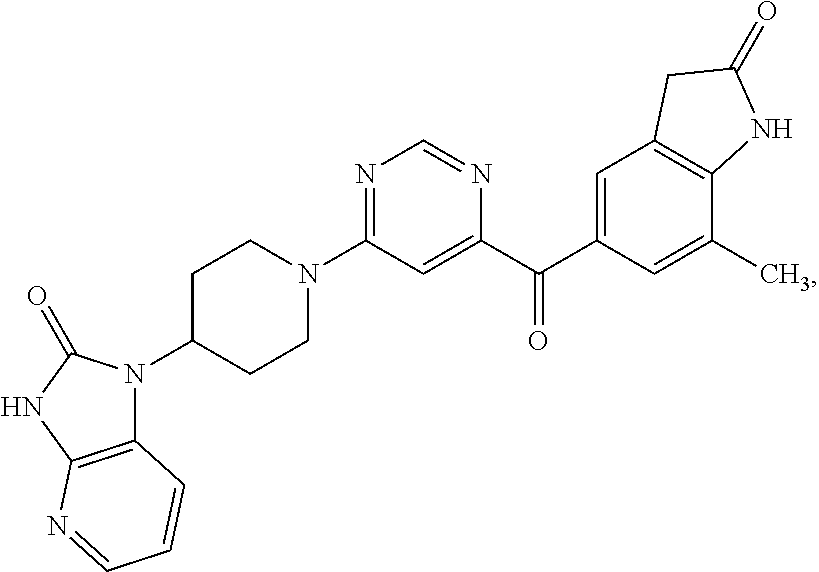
N1=C(N2CCC(N3C4=C(NC3=O)N=CC=C4)CC2)C=C(C(C2=CC3=C(C(C)=C2)NC(=O)C3)=O)N=C1
